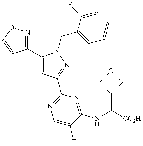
C1(C2=CC(C3=NC=C(F)C(NC([CO2H])C4COC4)=N3)=NN2CC2=CC=CC=C2F)=NOC=C1
